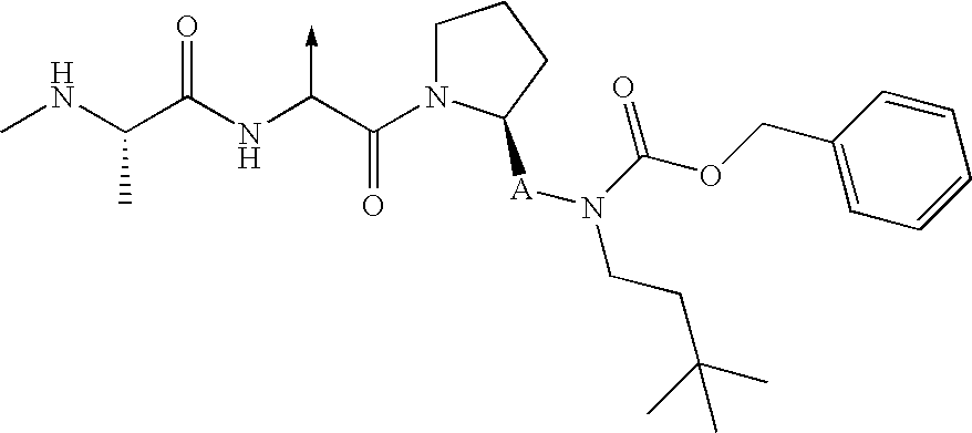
C(NC)(C(NC(C(N1CCCC1[A]N(C(=O)OCC1=CC=CC=C1)CCC(C)(C)C)=O)->C)=O)C
